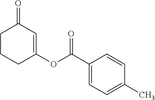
C1CCC(OC(C2=CC=C(C)C=C2)=O)=CC1=O
